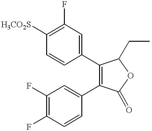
C1=CC([H3CO2S])=C(F)C=C1C1=C(C2=CC(F)=C(F)C=C2)C(=O)OC1CC
